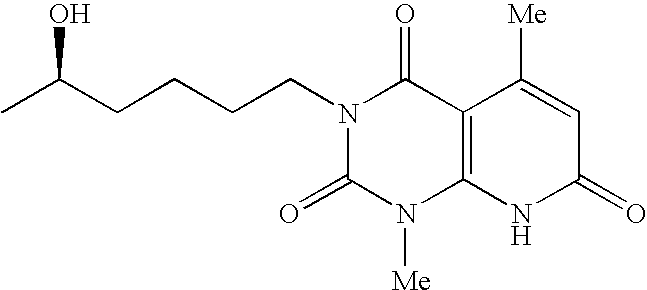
[Me]N1C2=C(C(=O)N(CCCCC(C)O)C1=O)C([Me])=CC(=O)N2
